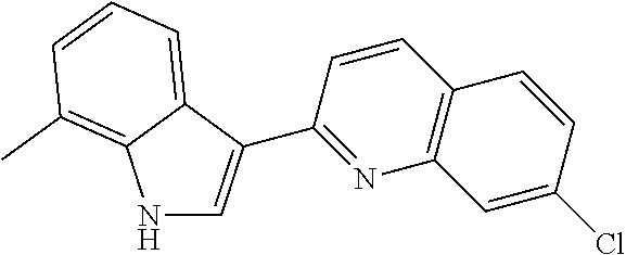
N1C=C(C2=NC3=C(C=C2)C=CC(Cl)=C3)C2=CC=CC(C)=C12
